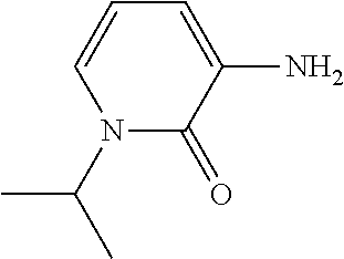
C(N1C(=O)C(N)=CC=C1)(C)C
